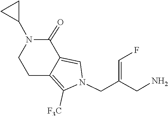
C1C2=C([F3C])N(CC(=CF)CN)C=C2C(=O)N(C2CC2)C1
